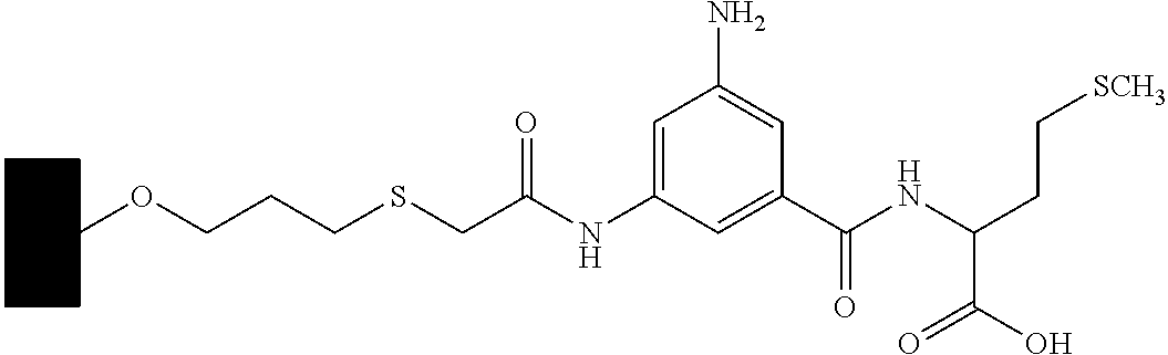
C1(NC(CSCCCOC2CCCCC2)=O)=CC(N)=CC(C(NC(CC[SCH3])C(O)=O)=O)=C1
